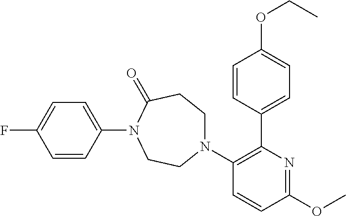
FC1=CC=C(N2C(=O)CCN(C3=C(C4=CC=C(OCC)C=C4)N=C(OC)C=C3)CC2)C=C1
